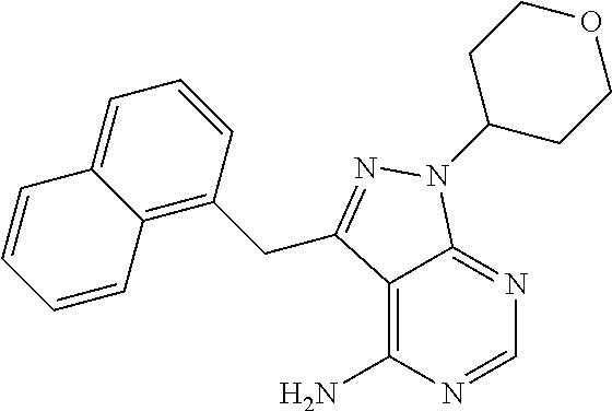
C12=C(N)N=CN=C1N(C1CCOCC1)N=C2CC1=C2C(=CC=C1)C=CC=C2
